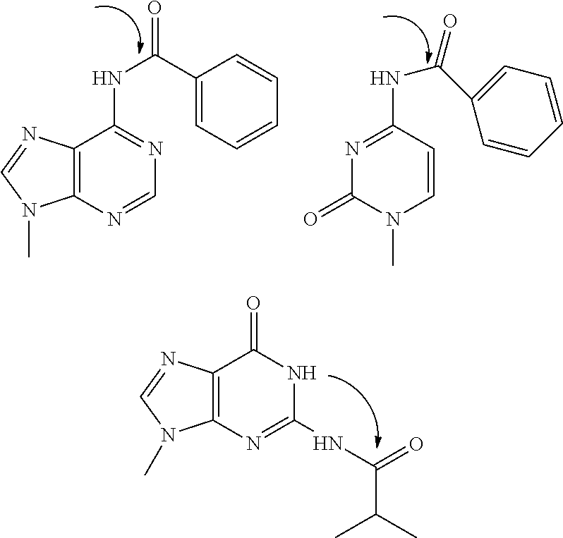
C12=C(N=CN=C1NC(C1=CC=CC=C1)=O)N(C)C=N2.N1=C(NC(C2=CC=CC=C2)=O)C=CN(C)C1=O.C12=C(N=C(NC(=O)C(C)C)NC1=O)N(C)C=N2
